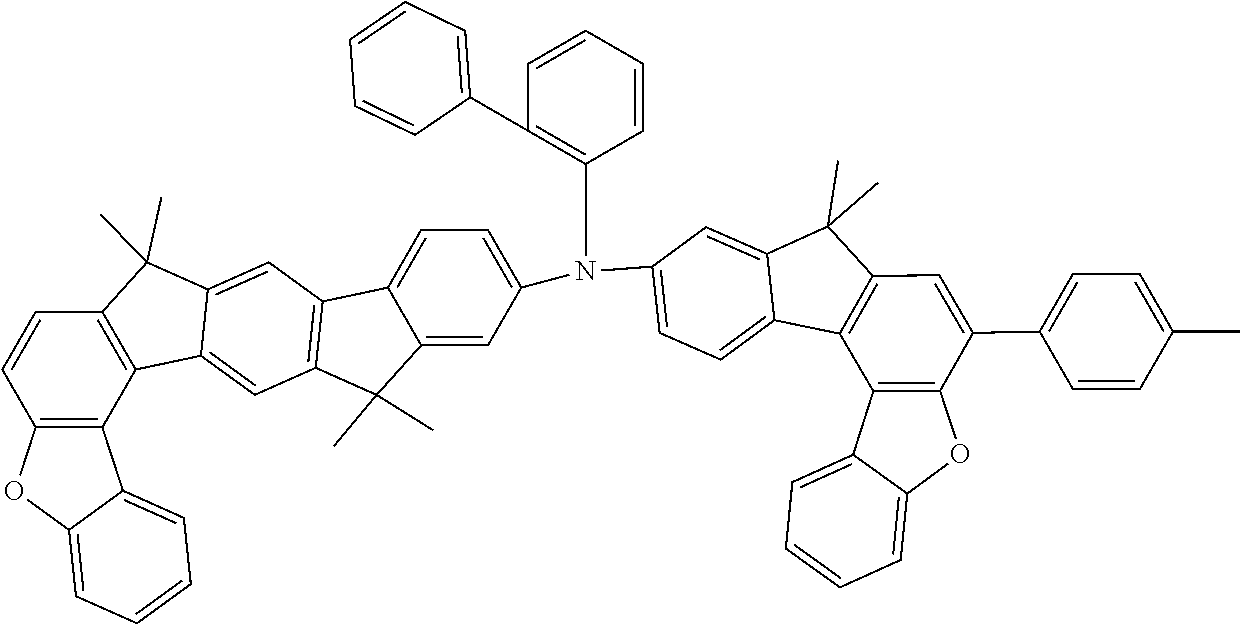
C12=C(C(C)(C)C3=CC4=C(C(C)(C)C5=CC(N(C6=CC=C7C8=C(C=C(C9=CC=C(C)C=C9)C9=C8C8=CC=CC=C8O9)C(C)(C)C7=C6)C6=C(C7=CC=CC=C7)C=CC=C6)=CC=C45)C=C13)C=CC1=C2C2=CC=CC=C2O1
